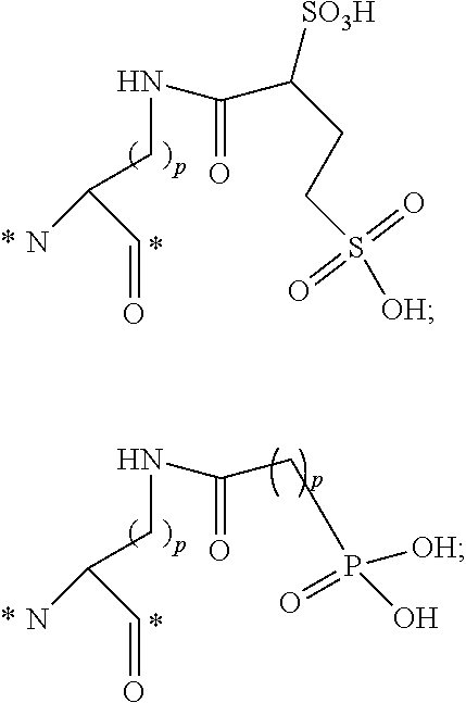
C(=O)C(CNC(=O)C(CCS([OH])(=O)=O)[SO3H])N.C(=O)C(CNC(=O)CP(O)([OH])=O)N
